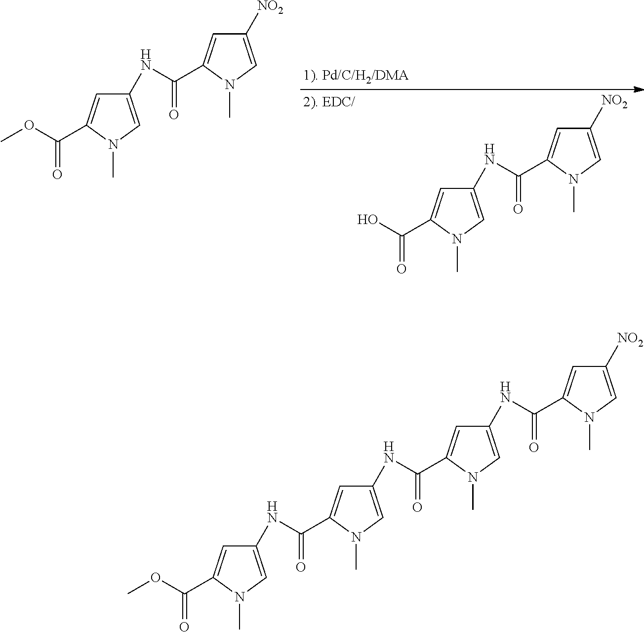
[NO2]C1=CN(C)C(C(NC2=CN(C)C(C(=O)O)=C2)=O)=C1.C1(NC(=O)C2=CC([NO2])=CN2C)=CN(C)C(C(OC)=O)=C1.C1(NC(=O)C2=CC(NC(=O)C3=CC(NC(=O)C4=CC([NO2])=CN4C)=CN3C)=CN2C)=CN(C)C(C(OC)=O)=C1
